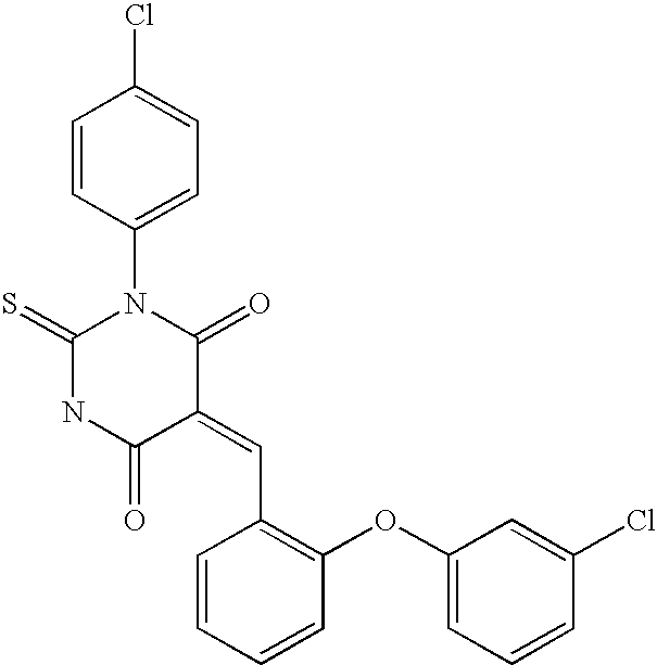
C1=CC(N2C(=S)NC(=O)C(=CC3=C(OC4=CC=CC(Cl)=C4)C=CC=C3)C2=O)=CC=C1Cl
